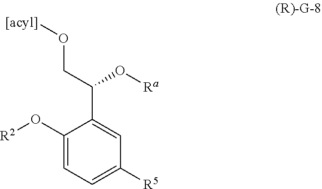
O(CC(O[Ra])C1=CC([R5])=CC=C1O[R2])[[acyl]]
